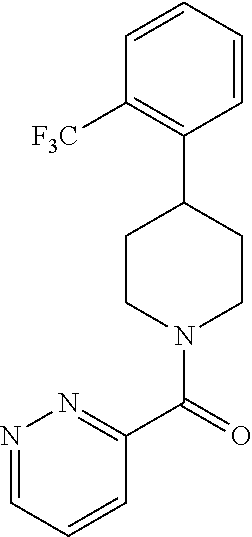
C1(C(=O)N2CCC(C3=C([F3C])C=CC=C3)CC2)=NN=CC=C1
